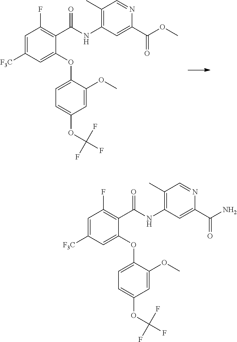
C1=C([F3C])C=C(OC2=CC=C(OC(F)(F)F)C=C2OC)C(C(NC2=C(C)C=NC(C(OC)=O)=C2)=O)=C1F.C1=C([F3C])C=C(OC2=CC=C(OC(F)(F)F)C=C2OC)C(C(NC2=C(C)C=NC(C(N)=O)=C2)=O)=C1F
